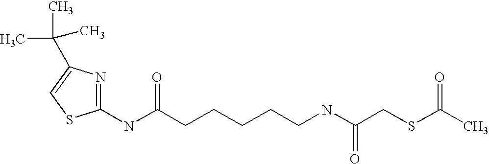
N1=C(NC(CCCCCNC(CSC(C)=O)=O)=O)SC=C1C(C)(C)C
